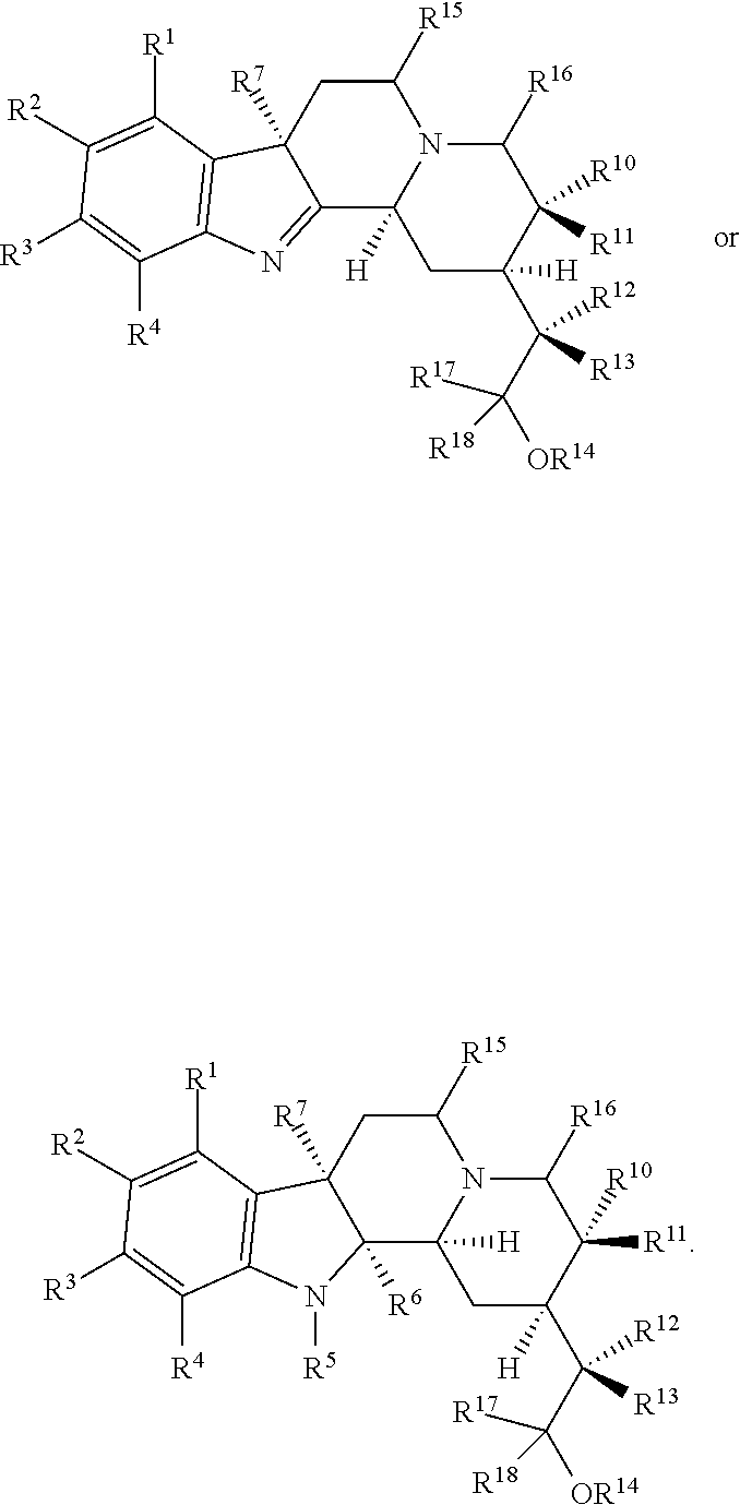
C1([R15])CC2([R7])C(=NC3=C2C([R1])=C([R2])C([R3])=C3[R4])C2([H])N1C([R16])C([R10])([R11])C([H])(C(C([OR14])([R17])[R18])([R12])[R13])C2.C1([R15])CC2([R7])C([R6])(C3([H])N1C([R16])C([R10])([R11])C([H])(C(C([OR14])([R17])[R18])([R12])[R13])C3)N([R5])C1=C2C([R1])=C([R2])C([R3])=C1[R4]
